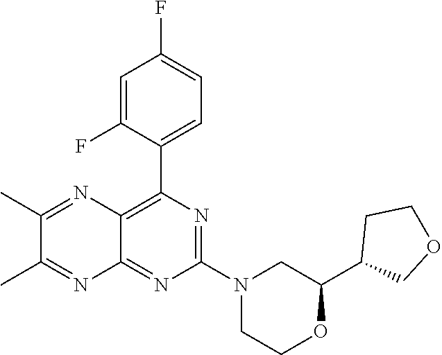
C1(C2COCC2)OCCN(C2=NC(C3=CC=C(F)C=C3F)=C3C(=N2)N=C(C)C(C)=N3)C1
